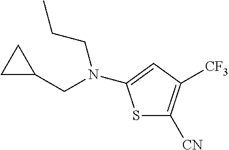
S1C([CN])=C([CF3])C=C1N(CCC)CC1CC1
